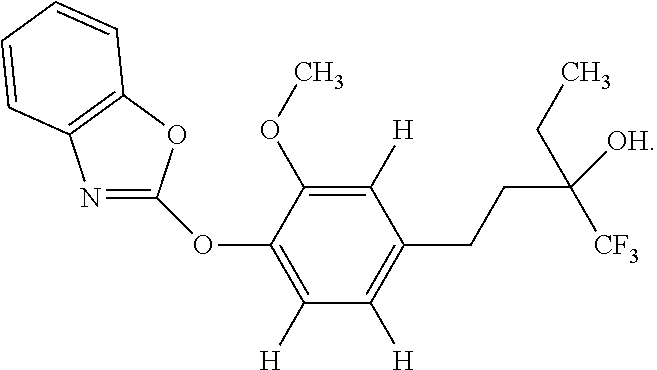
C1([H])=C(OC)C(OC2=NC3=C(O2)C=CC=C3)=C([H])C([H])=C1CCC([OH])(CC)[CF3]
